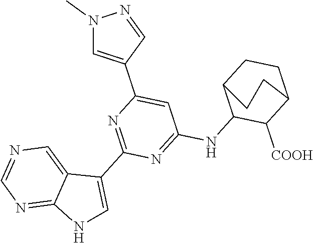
N1(C)C=C(C2=CC(NC3C([COOH])C4CCC3CC4)=NC(C3=CNC4=NC=NC=C34)=N2)C=N1
